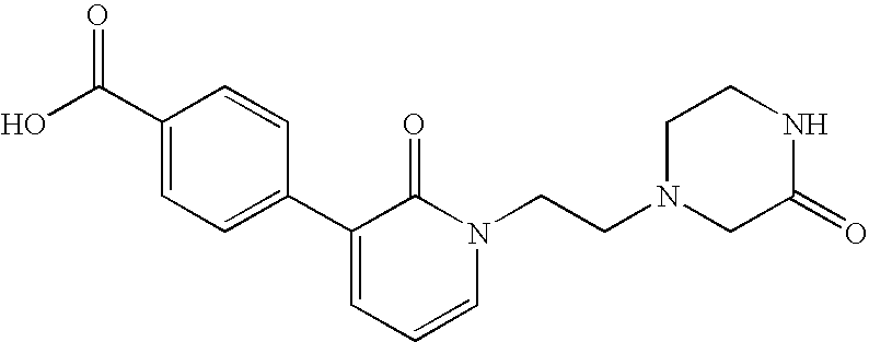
OC(C1=CC=C(C2=CC=CN(CCN3CCNC(=O)C3)C2=O)C=C1)=O
